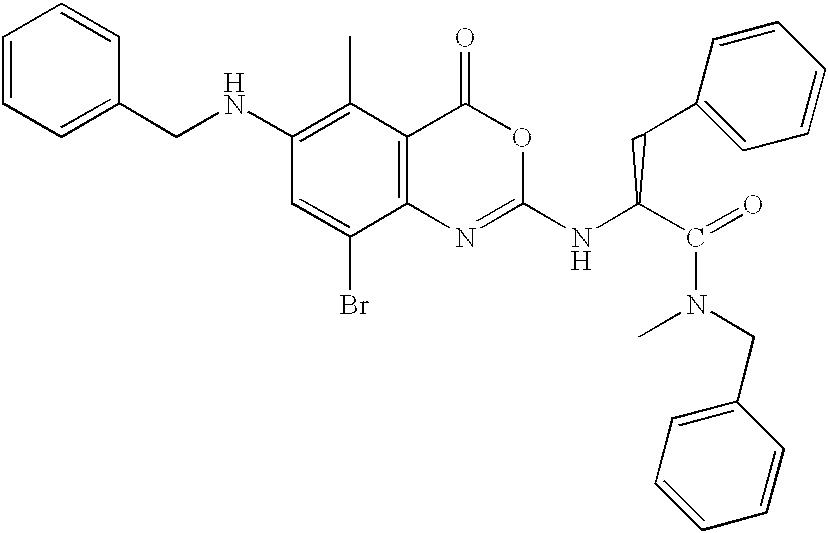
C1(NCC2=CC=CC=C2)=C(C)C2=C(C(Br)=C1)N=C(NC(C(=O)N(CC1=CC=CC=C1)C)CC1=CC=CC=C1)OC2=O
